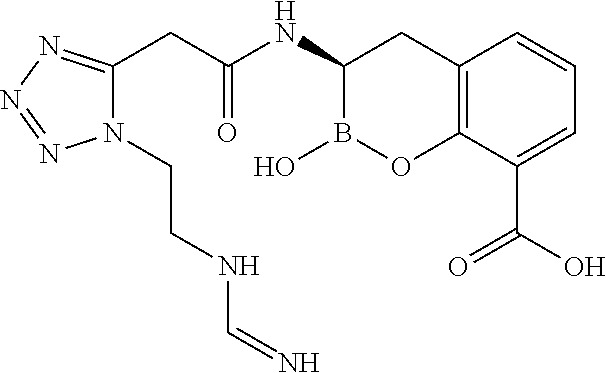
N1=NN(CCNC=N)C(CC(NC2B(O)OC3=C(C2)C=CC=C3C(O)=O)=O)=N1
